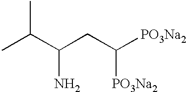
C(C(CC([PO3Na2])[PO3Na2])N)(C)C
